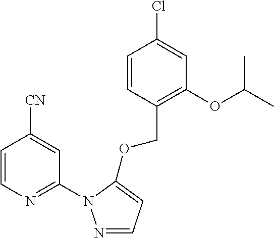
C1=CN=C(N2N=CC=C2OCC2=C(OC(C)C)C=C(Cl)C=C2)C=C1[CN]
